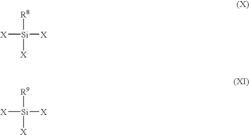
[X][Si]([X])([R8])[X].[X][Si]([X])([R9])[X]
